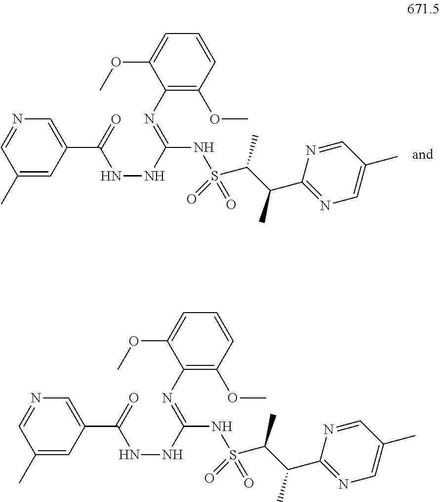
C1(C)=CC(C(NNC(=NC2=C(OC)C=CC=C2OC)NS(C(C(C)C2=NC=C(C)C=N2)C)(=O)=O)=O)=CN=C1.C1(C)=CC(C(NNC(=NC2=C(OC)C=CC=C2OC)NS(C(C(C)C2=NC=C(C)C=N2)C)(=O)=O)=O)=CN=C1
